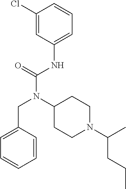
C1=C(CN(C(NC2=CC=CC(Cl)=C2)=O)C2CCN(C(C)CCC)CC2)C=CC=C1
